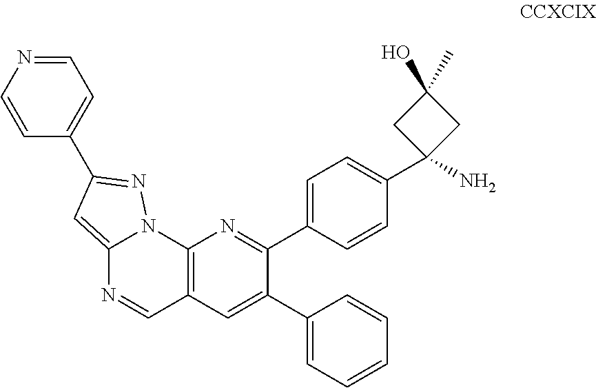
C12=CC(C3=CC=NC=C3)=NN1C1=C(C=N2)C=C(C2=CC=CC=C2)C(C2=CC=C(C3(N)CC(O)(C)C3)C=C2)=N1
